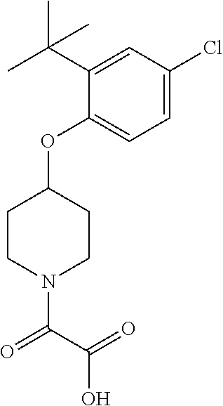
C1(OC2CCN(C(C(=O)O)=O)CC2)=CC=C(Cl)C=C1C(C)(C)C
